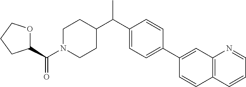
C1(C(C2CCN(C(=O)C3OCCC3)CC2)C)=CC=C(C2=CC3=C(C=CC=N3)C=C2)C=C1
